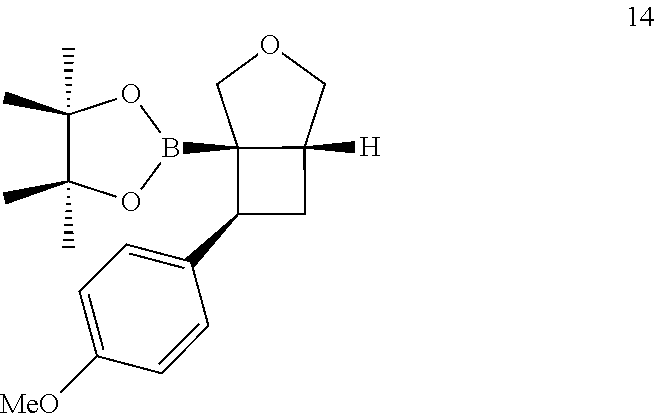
C1C2([H])C(B3OC(C)(C)C(C)(C)O3)(C1C1=CC=C([MeO])C=C1)COC2
